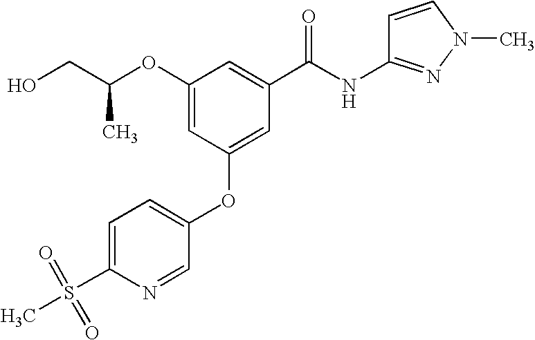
OCC(C)OC1=CC(OC2=CC=C(S(=O)(=O)C)N=C2)=CC(C(NC2=NN(C)C=C2)=O)=C1
